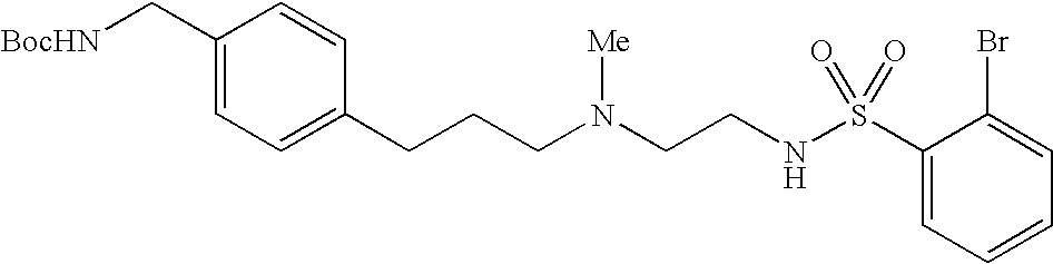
C1(C[BocHN])=CC=C(CCCN(CCNS(C2=CC=CC=C2Br)(=O)=O)[Me])C=C1
